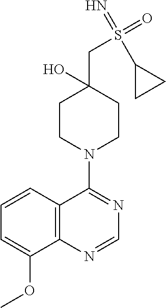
C12=C(N=CN=C1N1CCC(CS(=O)(=N)C3CC3)(O)CC1)C(OC)=CC=C2
